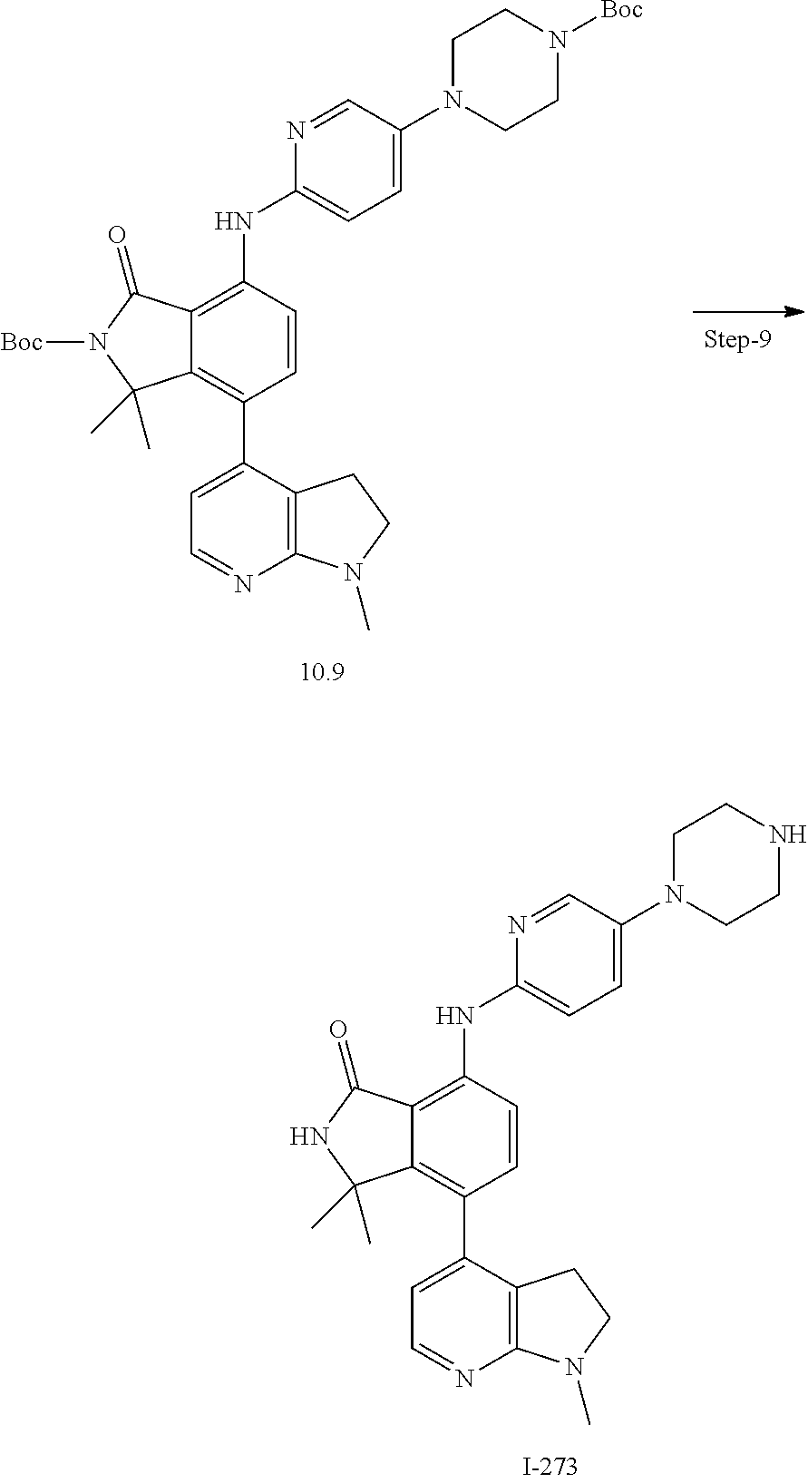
C12=C(C3=CC=NC4=C3CCN4C)C=CC(NC3=CC=C(N4CCN([Boc])CC4)C=N3)=C1C(=O)N([Boc])C2(C)C.C12=C(C3=CC=NC4=C3CCN4C)C=CC(NC3=CC=C(N4CCNCC4)C=N3)=C1C(=O)NC2(C)C
